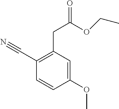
C1(C#N)=C(CC(=O)OCC)C=C(OC)C=C1
